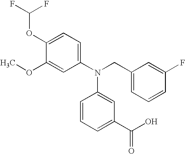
C1(OC(F)F)=CC=C(N(CC2=CC=CC(F)=C2)C2=CC(C(=O)O)=CC=C2)C=C1OC
